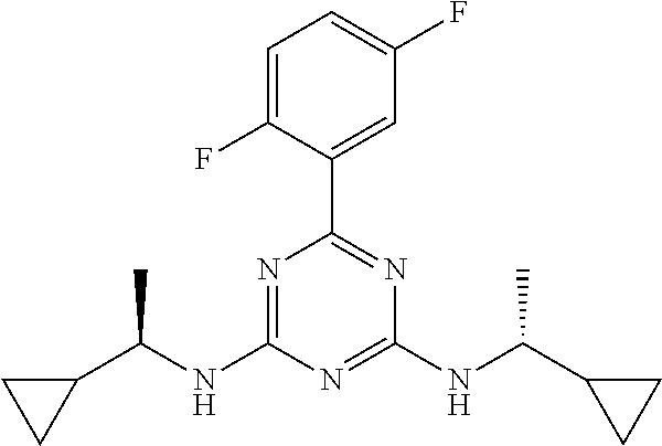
N1=C(NC(C2CC2)C)N=C(NC(C2CC2)C)N=C1C1=CC(F)=CC=C1F
